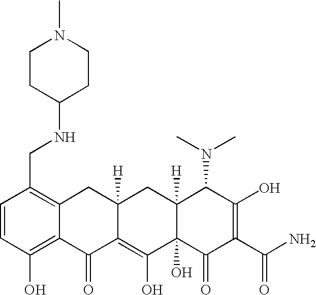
C1=CC(CNC2CCN(C)CC2)=C2C(=C1O)C(=O)C1=C(O)C3(O)C([H])(CC1([H])C2)C(N(C)C)C(O)=C(C(N)=O)C3=O
